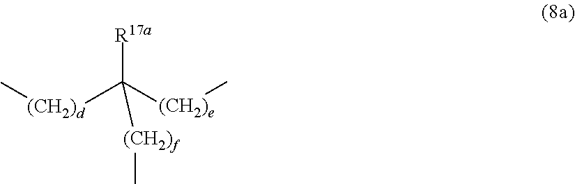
C([(CH2)d]C)([(CH2)e]C)([(CH2)f]C)[R17a]
